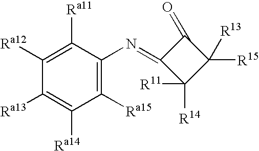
C1([Ra15])=C(N=C2C([R11])([R14])C([R15])([R13])C2=O)C([Ra11])=C([Ra12])C([Ra13])=C1[Ra14]
